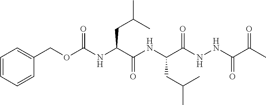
C1=CC=CC(COC(NC(C(NC(C(NNC(C(C)=O)=O)=O)CC(C)C)=O)CC(C)C)=O)=C1
